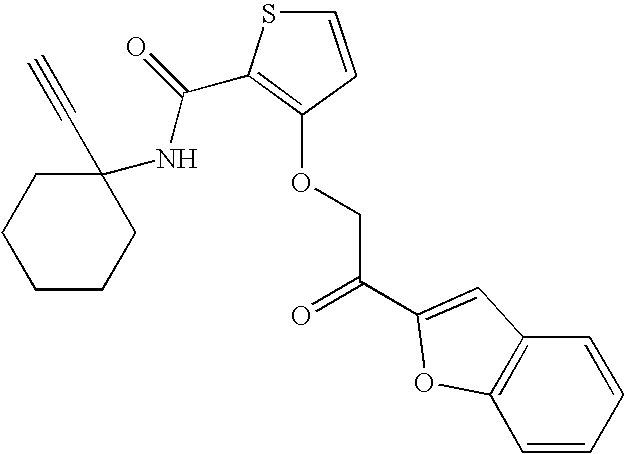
C1(C#C)(NC(=O)C2=C(OCC(=O)C3=CC4=C(C=CC=C4)O3)C=CS2)CCCCC1
